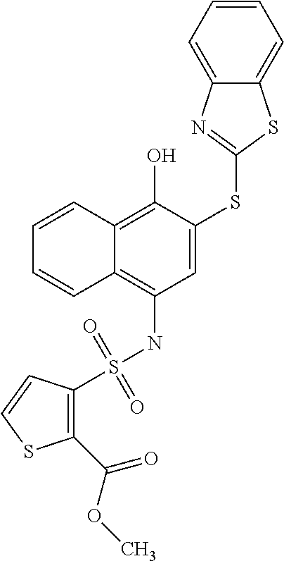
C1(S(NC2=C3C(=C(O)C(SC4=NC5=CC=CC=C5S4)=C2)C=CC=C3)(=O)=O)=C(C(OC)=O)SC=C1
